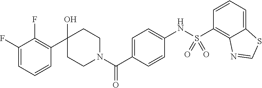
C1(F)=CC=CC(C2(O)CCN(C(C3=CC=C(NS(C4=C5C(=CC=C4)SC=N5)(=O)=O)C=C3)=O)CC2)=C1F
